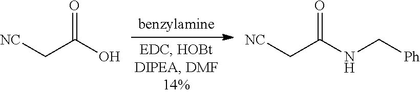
[NC]CC(O)=O.[NC]CC(NC[Ph])=O
